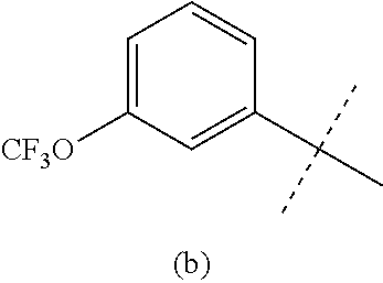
C1=C([CF3O])C=C(C(C)(C)C)C=C1
